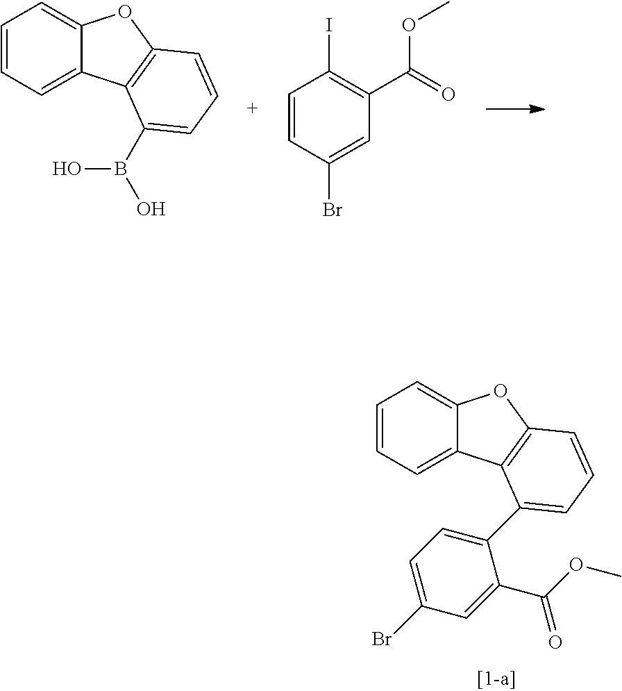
C1=CC=C2C(=C1)OC1=C2C(C2=CC=C(Br)C=C2C(=O)OC)=CC=C1.C1=CC=C2C(=C1)OC1=C2C(B(O)O)=CC=C1.C1=CC(Br)=CC(C(=O)OC)=C1I
